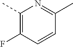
C1(C)=C(F)C=CC(C)=N1
